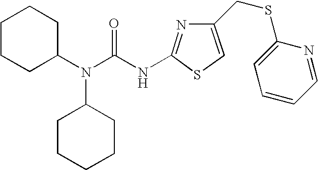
C1CCC(N(C(NC2=NC(CSC3=CC=CC=N3)=CS2)=O)C2CCCCC2)CC1
